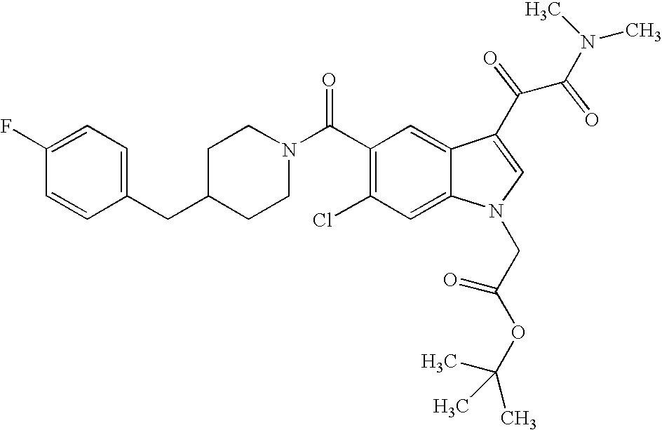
C1(F)=CC=C(CC2CCN(C(C3=C(Cl)C=C4C(=C3)C(C(C(N(C)C)=O)=O)=CN4CC(OC(C)(C)C)=O)=O)CC2)C=C1
